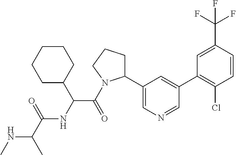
N(C(C)C(=O)NC(C(=O)N1C(C2=CN=CC(C3=C(Cl)C=CC(C(F)(F)F)=C3)=C2)CCC1)C1CCCCC1)C
